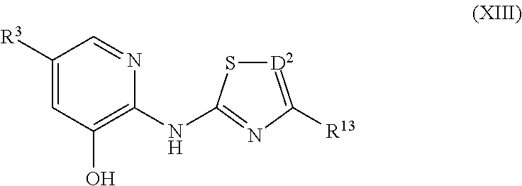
C1([R3])=CC(O)=C(NC2=NC([R13])=[D2]S2)N=C1
